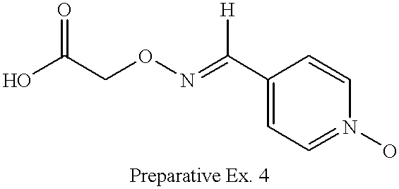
C1(C(=NOCC(O)=O)[H])=CC=N(O)C=C1
